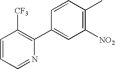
C1=CC=NC(C2=CC([NO2])=C(C)C=C2)=C1[CF3]
